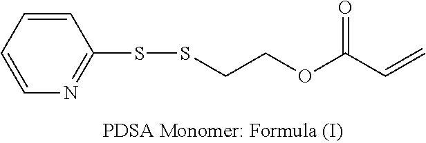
C1=CN=C(SSCCOC(C=C)=O)C=C1
